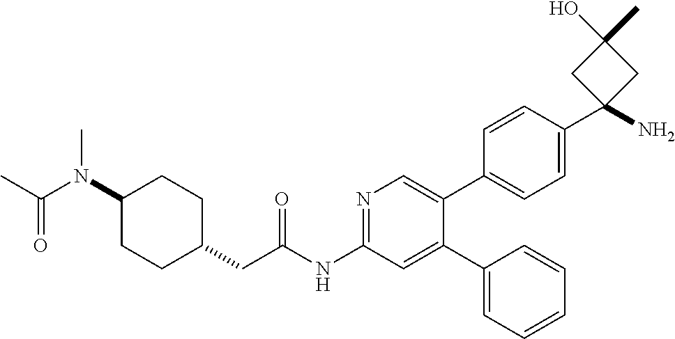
C1(N(C(C)=O)C)CCC(CC(NC2=NC=C(C3=CC=C(C4(N)CC(O)(C)C4)C=C3)C(C3=CC=CC=C3)=C2)=O)CC1
